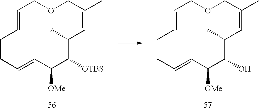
C1=CC([OMe])C([OTBS])C(C)C=C(C)COCC=CCC1.C1=CC([OMe])C(O)C(C)C=C(C)COCC=CCC1
